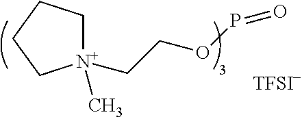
[N+]1(CCOP=O)(C)CCCC1.[TFSI-]
